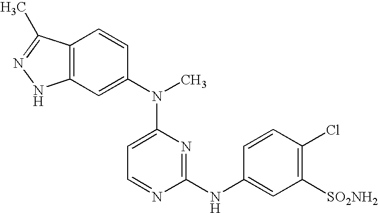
C12=C(C=C(N(C3=CC=NC(NC4=CC([SO2NH2])=C(Cl)C=C4)=N3)C)C=C1)NN=C2C
